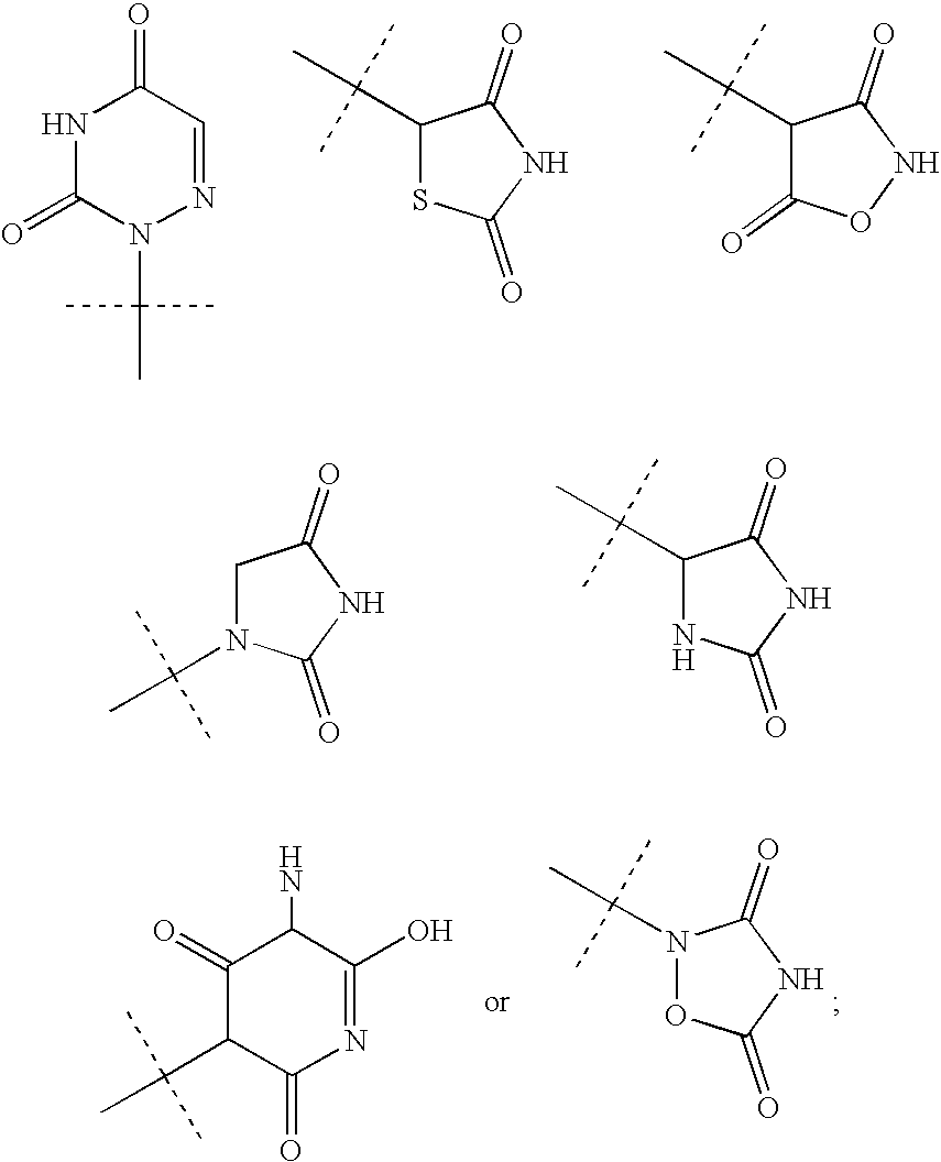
N1C(=O)N(C(C)(C)C)N=CC1=O.C1(C(C)(C)C)SC(=O)NC1=O.C1(C(C)(C)C)C(=O)ONC1=O.C1N(C(C)(C)C)C(=O)NC1=O.C1(C(C)(C)C)NC(=O)NC1=O.C1(=O)C(C(C)(C)C)C(=O)N=C(O)C1N.N1(C(C)(C)C)OC(=O)NC1=O
